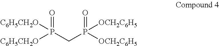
[C6H5CH2O]P(CP([OCH2C6H5])(=O)[OCH2C6H5])(=O)[C6H5CH2O]
